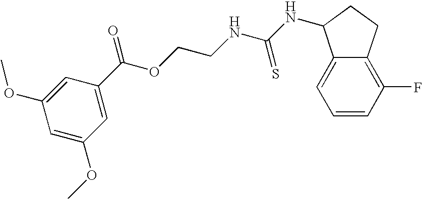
C1=C(OC)C=C(OC)C=C1C(OCCNC(NC1C2=CC=CC(F)=C2CC1)=S)=O
